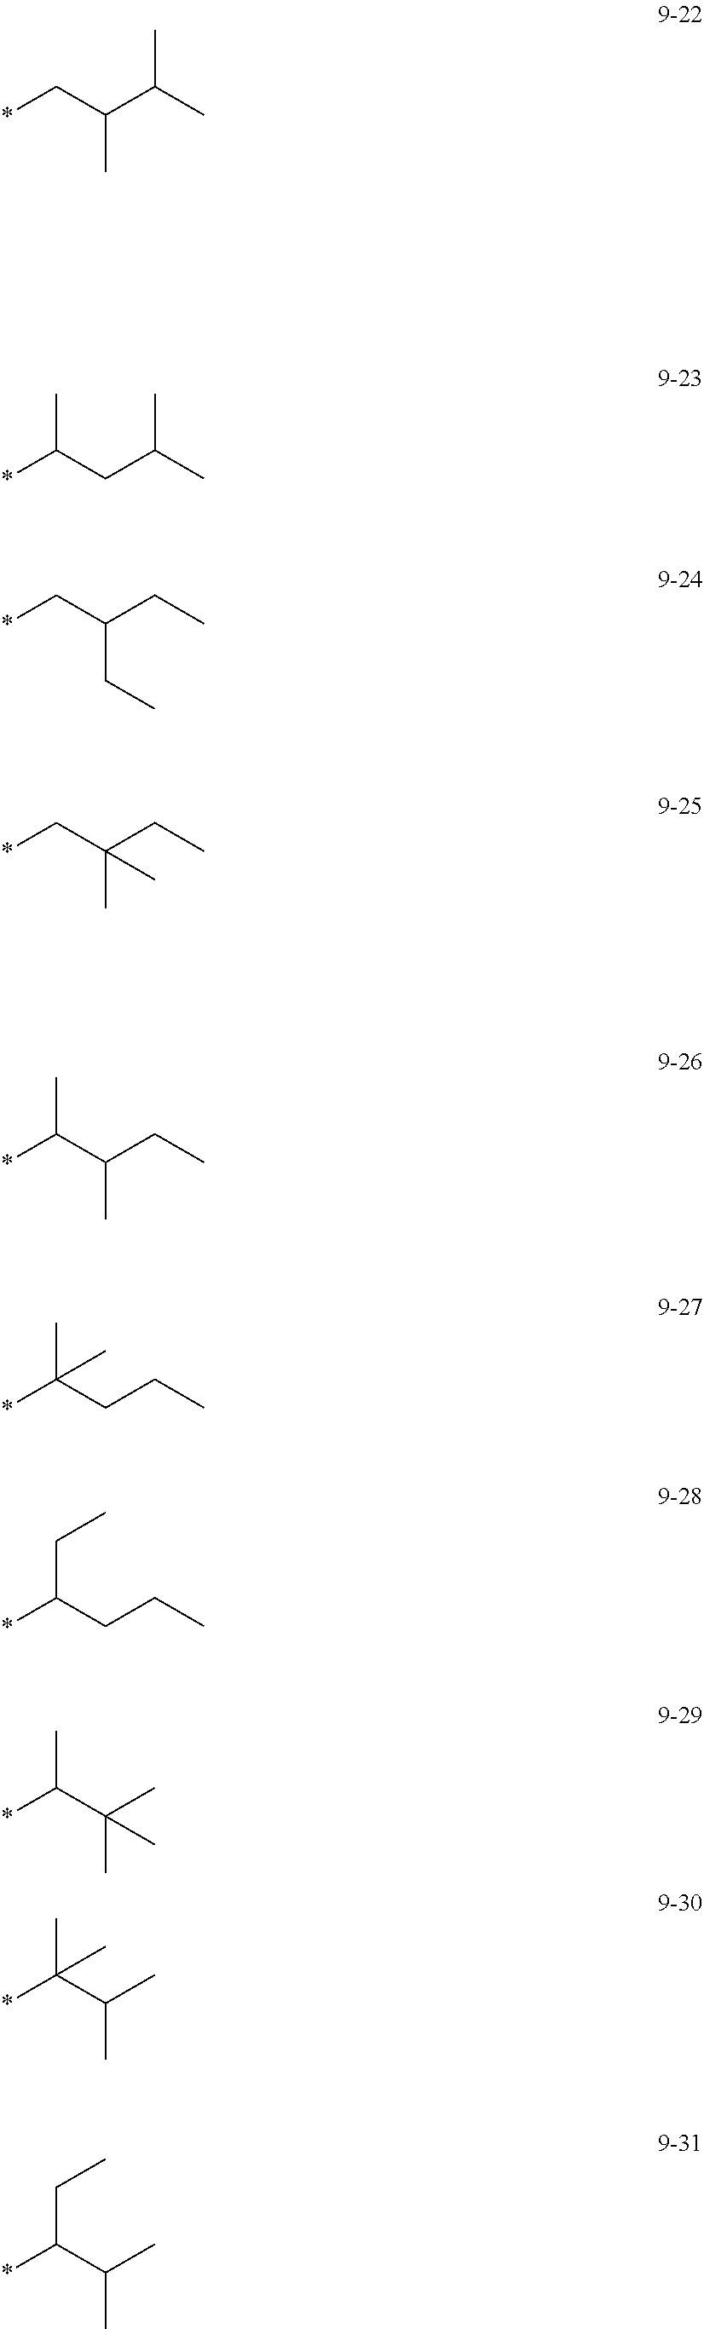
*CC(C(C)C)C.*C(CC(C)C)C.*CC(CC)CC.*CC(CC)(C)C.*C(C(CC)C)C.*C(CCC)(C)C.*C(CCC)CC.*C(C(C)(C)C)C.*C(C(C)C)(C)C.*C(C(C)C)CC
